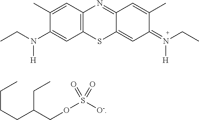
C1(C)=CC2=C(C=C1N(CC)[H])SC1=CC(=N(CC)[H])C(C)=CC1=N2.C(CCC(CC)COS([O-])(=O)=O)C
